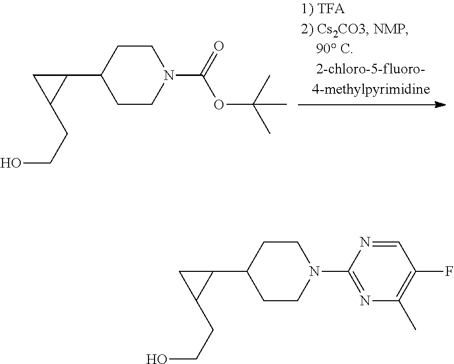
C1CC(C2CC2CCO)CCN1C(OC(C)(C)C)=O.C1CC(C2CC2CCO)CCN1C1=NC(C)=C(F)C=N1
